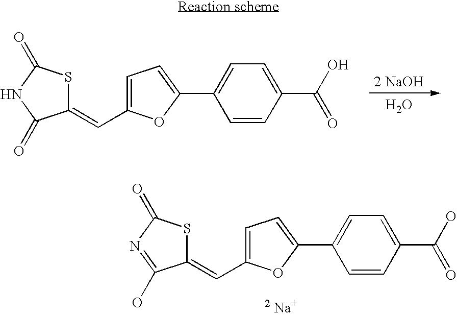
[2 NaOH].O.C1(=CC2=CC=C(C3=CC=C(C(O)=O)C=C3)O2)SC(=O)NC1=O.C1(=CC2=CC=C(C3=CC=C(C(O)=O)C=C3)O2)SC(=O)N=C1O
